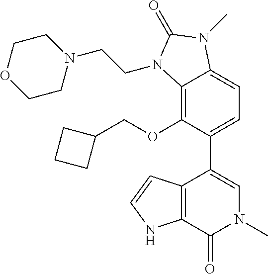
C12=C(OCC3CCC3)C(C3=CN(C)C(=O)C4=C3C=CN4)=CC=C1N(C)C(=O)N2CCN1CCOCC1
